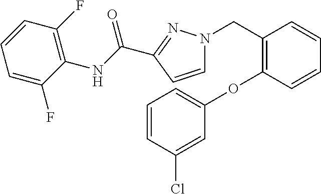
C1=CC(Cl)=CC(OC2=C(CN3C=CC(C(NC4=C(F)C=CC=C4F)=O)=N3)C=CC=C2)=C1
